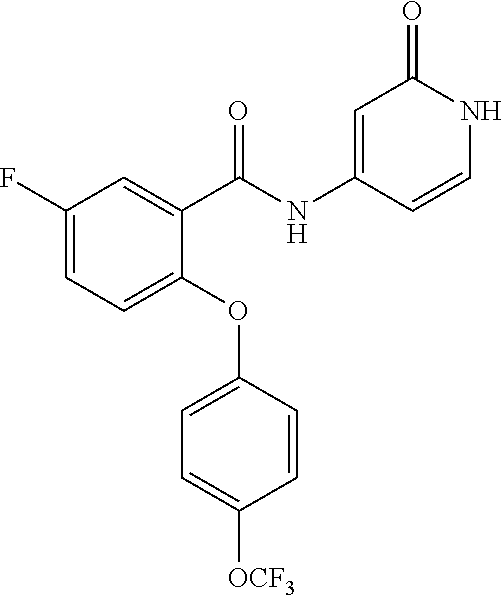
C1(NC(C2=CC(F)=CC=C2OC2=CC=C([OCF3])C=C2)=O)=CC(=O)NC=C1
